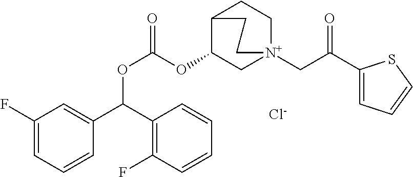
C1(F)=CC=CC(C(C2=C(F)C=CC=C2)OC(=O)OC2C[N+]3(CC(C4=CC=CS4)=O)CCC2CC3)=C1.[Cl-]
